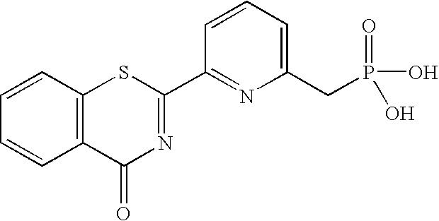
C1=CC=C(CP(=O)(O)O)N=C1C1=NC(=O)C2=C(S1)C=CC=C2
